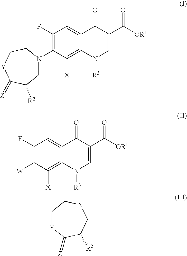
C1(F)=C([W])C([X])=C2C(=C1)C(=O)C(C([OR1])=O)=CN2[R3].C1[Y]C(=[Z])C([R2])CNC1.C1(F)=C(N2CC([R2])C(=[Z])[Y]CC2)C([X])=C2C(=C1)C(=O)C(C([OR1])=O)=CN2[R3]
